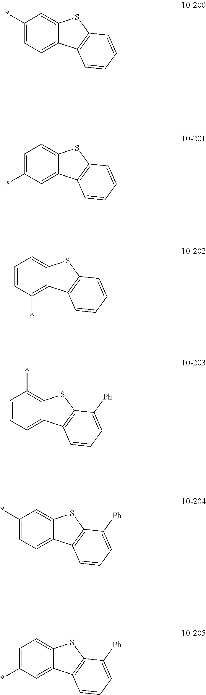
C1(*)=CC=C2C(=C1)SC1=C2C=CC=C1.C1=C(*)C=C2C(=C1)SC1=C2C=CC=C1.C1=CC(*)=C2C(=C1)SC1=C2C=CC=C1.C1=CC=C2C(=C1*)SC1=C2C=CC=C1[Ph].C1(*)=CC=C2C(=C1)SC1=C2C=CC=C1[Ph].C1=C(*)C=C2C(=C1)SC1=C2C=CC=C1[Ph]
